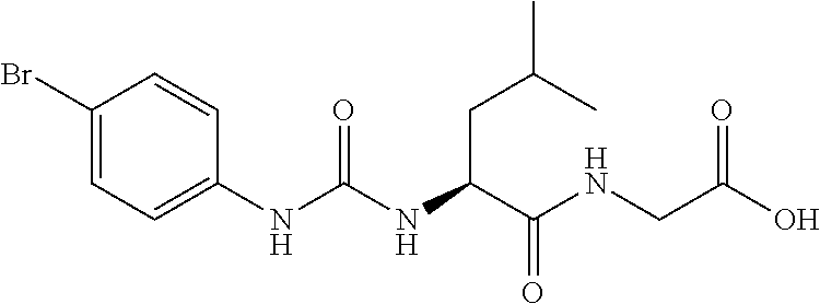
C(C(NC(=O)NC1=CC=C(Br)C=C1)C(NCC(O)=O)=O)C(C)C
